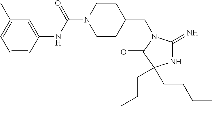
C1=CC(NC(N2CCC(CN3C(=N)NC(CCCC)(CCCC)C3=O)CC2)=O)=CC(C)=C1
